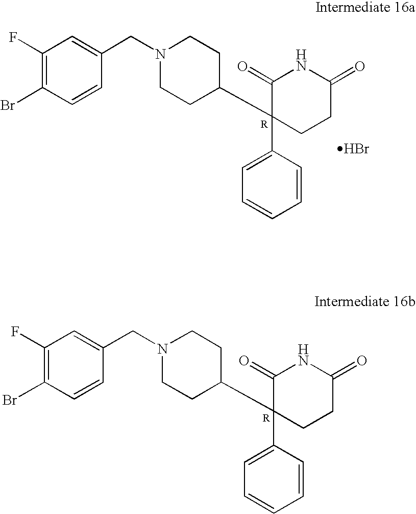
C1=CC(C2(C3CCN(CC4=CC(F)=C(Br)C=C4)CC3)CCC(=O)NC2=O)=CC=C1.Br.C1=CC(C2(C3CCN(CC4=CC(F)=C(Br)C=C4)CC3)CCC(=O)NC2=O)=CC=C1
